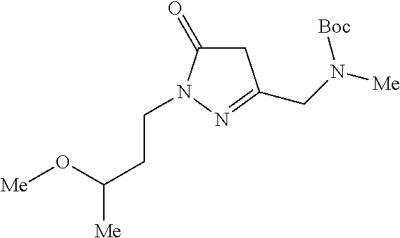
C1C(=O)N(CCC([Me])O[Me])N=C1CN([Me])[Boc]
